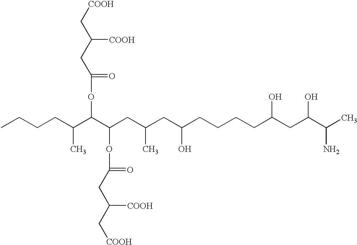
CCCCC(C(C(CC(CC(CCCCC(CC(C(C)N)O)O)O)C)OC(=O)CC(C[COOH])[COOH])OC(=O)CC(C[COOH])[COOH])C
